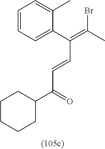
C1=CC=C(C(C=CC(C2CCCCC2)=O)=C(Br)C)C(C)=C1
